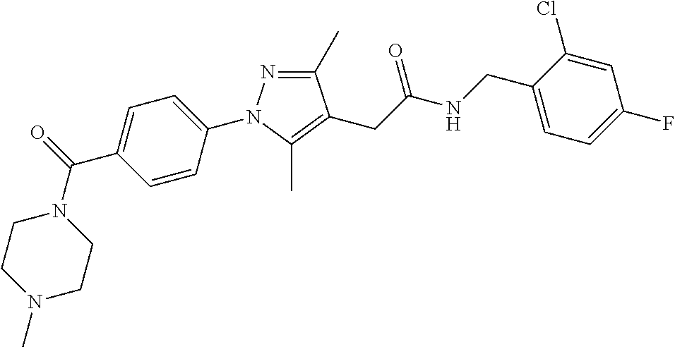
C1(C)=NN(C2=CC=C(C(=O)N3CCN(C)CC3)C=C2)C(C)=C1CC(NCC1=CC=C(F)C=C1Cl)=O
